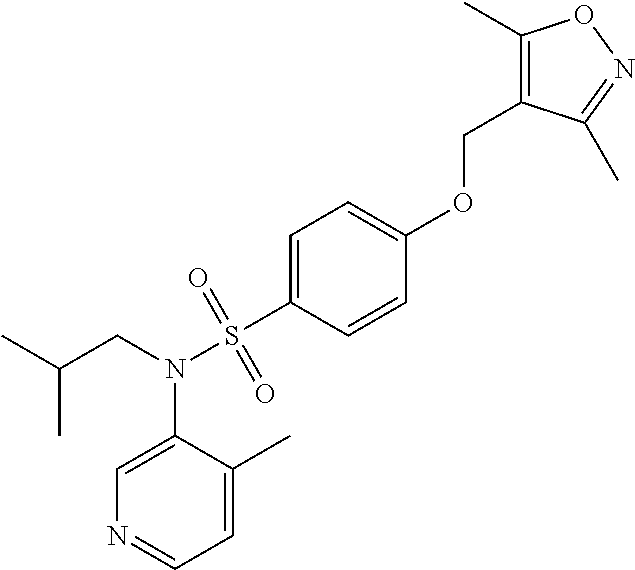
C1=C(N(CC(C)C)S(C2=CC=C(OCC3=C(C)ON=C3C)C=C2)(=O)=O)C(C)=CC=N1
